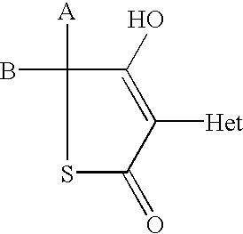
C1(O)=C([Het])C(=O)SC1([A])B
